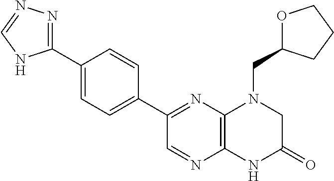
C12=C(N=C(C3=CC=C(C4=NN=CN4)C=C3)C=N1)N(CC1OCCC1)CC(=O)N2
